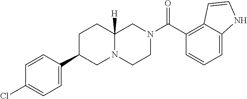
C1=C2C(=C(C(N3CCN4C([H])(C3)CCC(C3=CC=C(Cl)C=C3)C4)=O)C=C1)C=CN2
